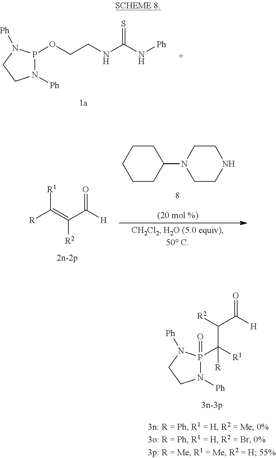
[R1]C(=C(C([H])=O)[R2])[R].C1CCC(N2CCNCC2)CC1.C(P1(=O)N([Ph])CCN1[Ph])([R1])(C(C(=O)[H])[R2])[R].O(CCNC(N[Ph])=S)P1N([Ph])CCN1[Ph]
